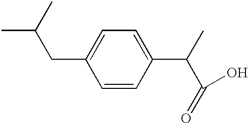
CC(C)CC1=CC=C(C(C)C(O)=O)C=C1
